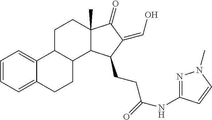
C1=CC=C2C(=C1)C1C(CC2)C2C(C)(CC1)C(=O)C(=CO)C2CCC(=O)NC1=NN(C)C=C1
